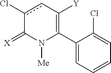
C1(C2=C([Y])cc(Cl)C(=[X])N2[Me])=CC=CC=C1Cl
